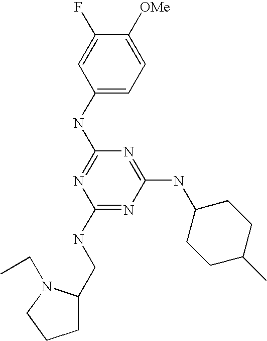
C1(NC2=NC(NCC3CCCN3CC)=NC(NC3CCC(C)CC3)=N2)=CC=C([OMe])C(F)=C1
